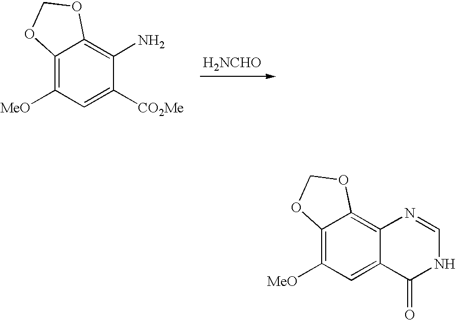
C12=C([MeO])C=C([CO2Me])C(N)=C1OCO2.[H2NCHO].C12=C([MeO])C=C3C(=C1OCO2)N=CNC3=O
